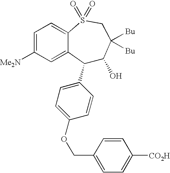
C1(C2=CC=C(OCC3=CC=C([CO2H])C=C3)C=C2)C(O)C([Bu])([Bu])CS(=O)(=O)C2=CC=C([Me2N])C=C12
